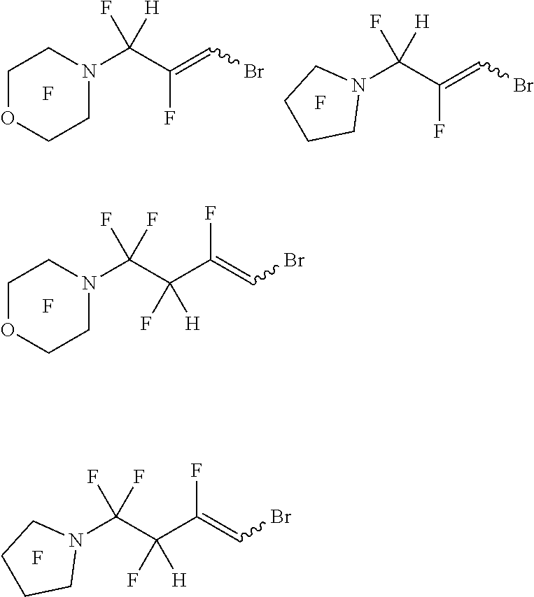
C1OCCN(C(C(C(=CBr)F)(F)[H])(F)F)C1.F.C(C(C(=CBr)F)(F)[H])(N1CCCC1)(F)F.F.C1OCCN(C(C(=CBr)F)(F)[H])C1.F.C(C(=CBr)F)(N1CCCC1)(F)[H].F
